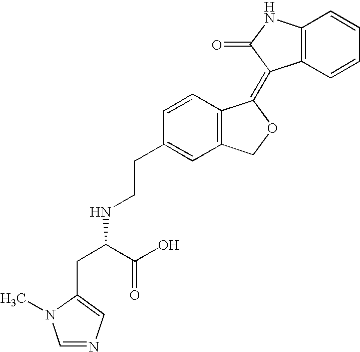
C12=C(C=CC=C1)C(=C1C3=C(CO1)C=C(CCNC(C(=O)O)CC1=CN=CN1C)C=C3)C(=O)N2
